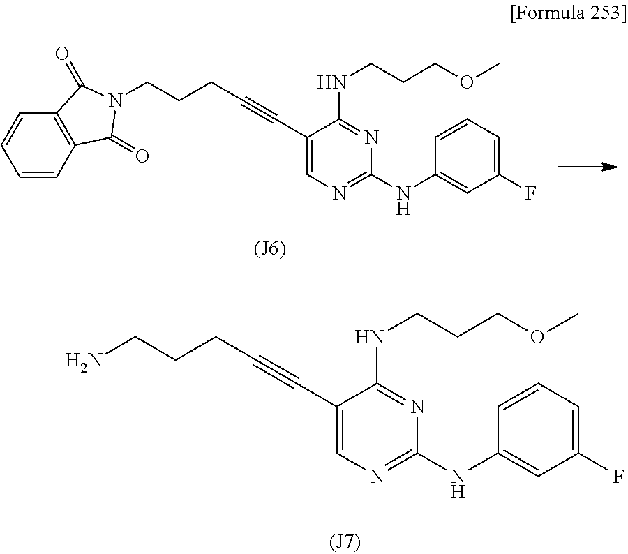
C1=CC2=C(C=C1)C(=O)N(CCCC#CC1=CN=C(NC3=CC(F)=CC=C3)N=C1NCCCOC)C2=O.NCCCC#CC1=CN=C(NC2=CC(F)=CC=C2)N=C1NCCCOC
